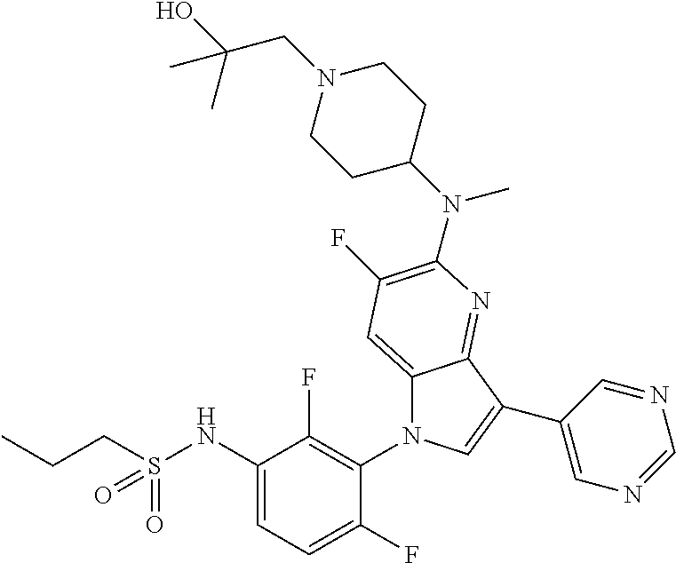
C12=CC(F)=C(N(C3CCN(CC(O)(C)C)CC3)C)N=C1C(C1=CN=CN=C1)=CN2C1=C(F)C(NS(CCC)(=O)=O)=CC=C1F
